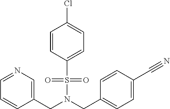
C1=CC(S(N(CC2=CC=C(C#N)C=C2)CC2=CN=CC=C2)(=O)=O)=CC=C1Cl
